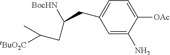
C1=C([OAc])C(N)=CC(CC([BocHN])CC([tBuO2C])C)=C1
